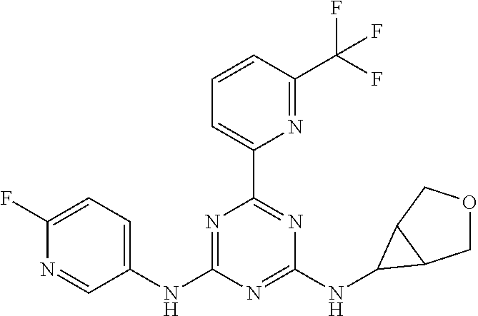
C1(NC2=NC(C3=CC=CC(C(F)(F)F)=N3)=NC(NC3C4COCC43)=N2)=CC=C(F)N=C1
